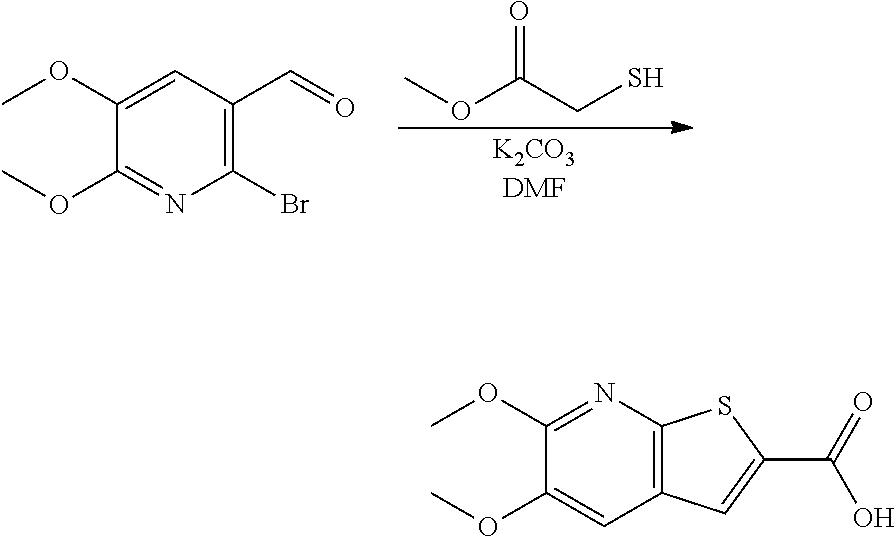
COC(CS)=O.COC1=CC(C=O)=C(Br)N=C1OC.COC1=NC2=C(C=C1OC)C=C(C(=O)O)S2
